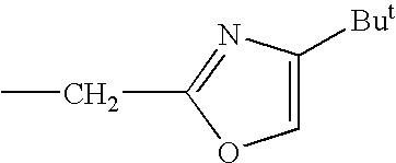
C1=C([But])N=C(CC)O1
